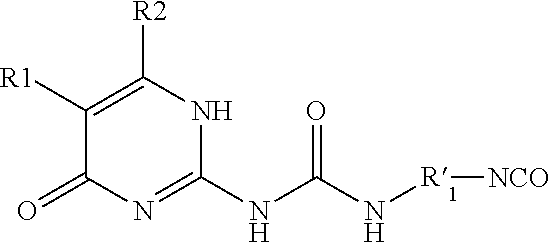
C1([R1])=C([R2])NC(NC(N[R][NCO])=O)=NC1=O
